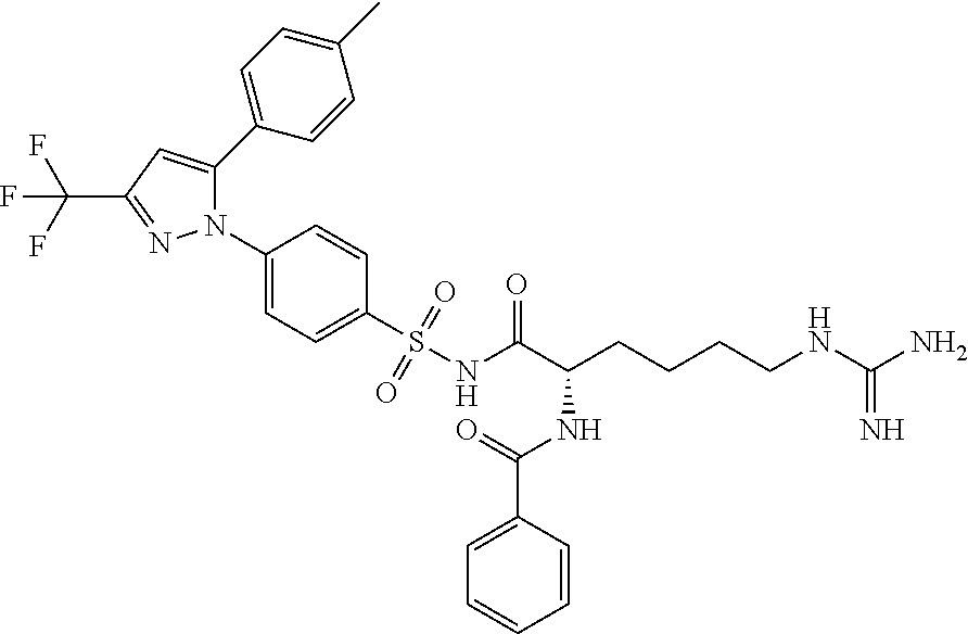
C1=C(C2=CC=C(C)C=C2)N(C2=CC=C(S(NC(C(NC(C3=CC=CC=C3)=O)CCCCNC(N)=N)=O)(=O)=O)C=C2)N=C1C(F)(F)F
